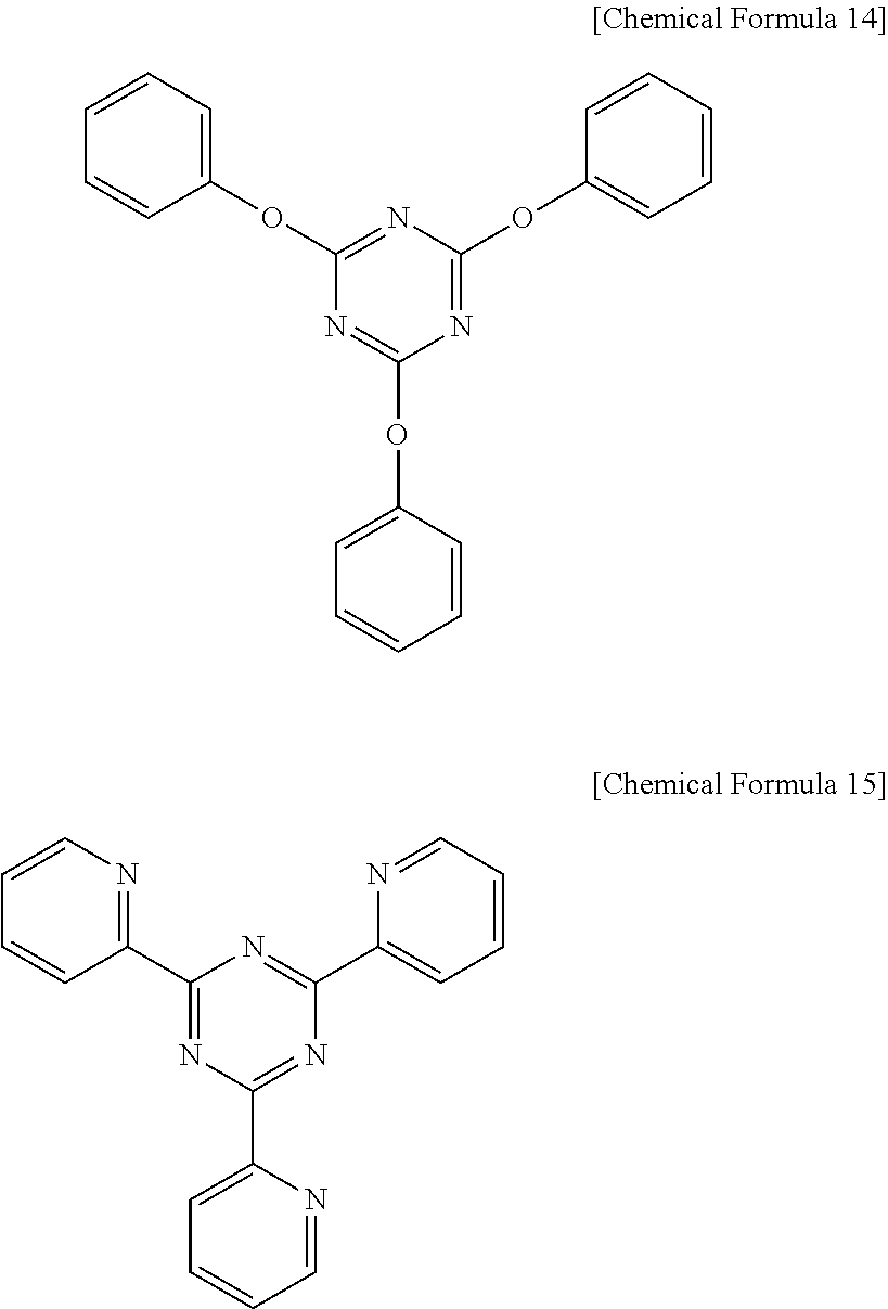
C1(C2=NC=CC=C2)=NC(C2=CC=CC=N2)=NC(C2=CC=CC=N2)=N1.N1=C(OC2=CC=CC=C2)N=C(OC2=CC=CC=C2)N=C1OC1=CC=CC=C1
